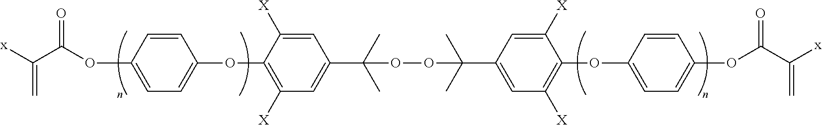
C1=CC(OC(C([x])=C)=O)=CC=C1OC1=C([X])C=C(C(C)(C)OOC(C)(C)C2=CC([X])=C(OC3=CC=C(OC(=O)C(=C)[x])C=C3)C([X])=C2)C=C1[X]
